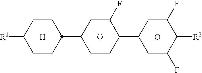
C1CC([R1])CCC1C1CC(F)C(C2CC(F)C([R2])C(F)C2)CC1.[H].O.O
